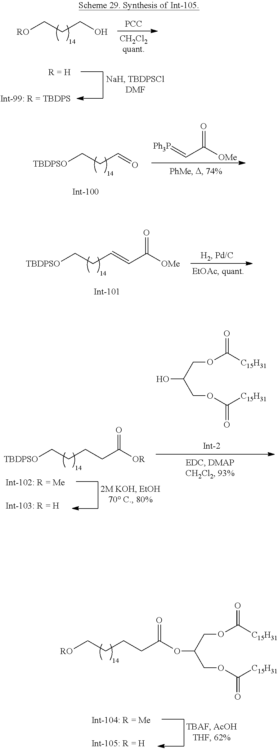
[RO]CCCO.[PCC].[TBDPSO]CCC=O.C(C(=O)[OMe])=[Ph3P].[TBDPSO]CCC=CC([OMe])=O.[TBDPSO]CCCCC([OR])=O.O(C(=O)[C15H31])CC(O)COC(=O)[C15H31].[RO]CCCCC(=O)OC(COC(=O)[C15H31])COC(=O)[C15H31]
